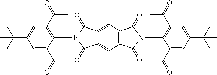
CC(C1=CC(C(C)=O)=C(N2C(=O)C3=CC4=C(C=C3C2=O)C(=O)N(C2=C(C(C)=O)C=C(C(C)(C)C)C=C2C(C)=O)C4=O)C(C(C)=O)=C1)(C)C
